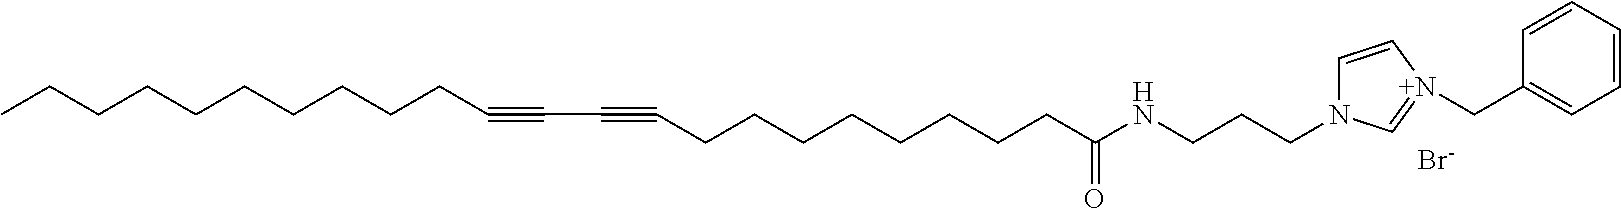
C(CCCCCCCC#CC#CCCCCCCCCC(NCCCN1C=C[N+](CC2=CC=CC=C2)=C1)=O)CC.[Br-]
